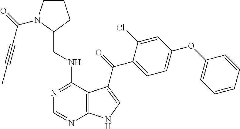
C(C1CCCN1C(=O)C#CC)NC1=NC=NC2=C1C(C(=O)C1=CC=C(OC3=CC=CC=C3)C=C1Cl)=CN2
